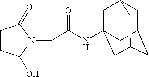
C1C2CC3CC(NC(CN4C(=O)C=CC4O)=O)(CC1C3)C2
